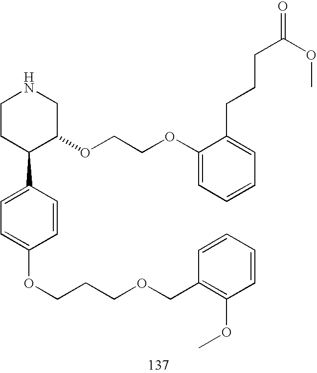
C1CC(C2=CC=C(OCCCOCC3=C(OC)C=CC=C3)C=C2)C(OCCOC2=CC=CC=C2CCCC(=O)OC)CN1
